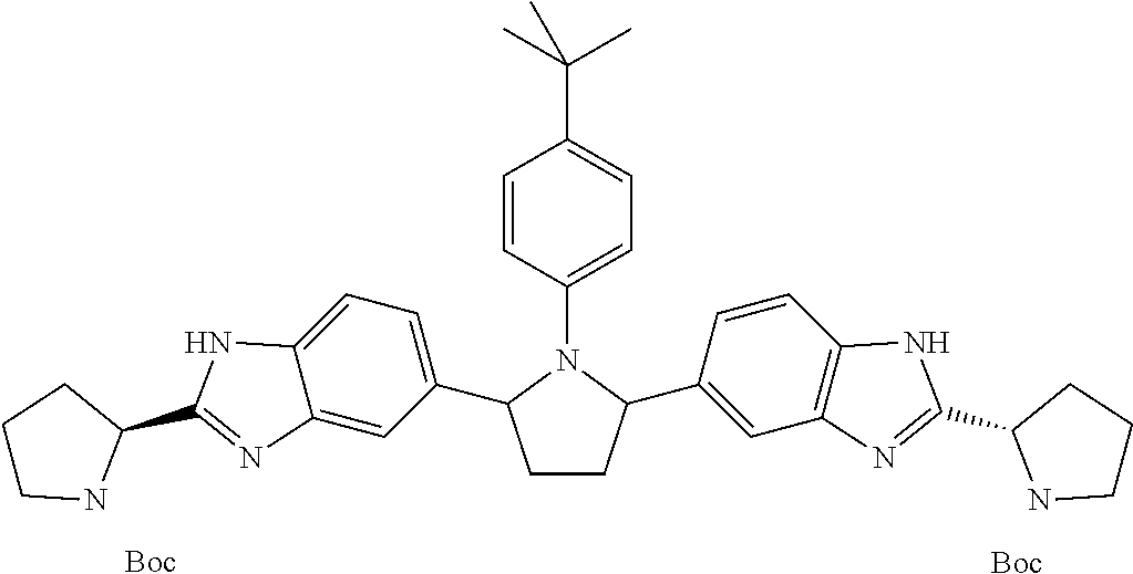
C1CC(C2=CC3=C(C=C2)NC(C2NCCC2)=N3)N(C2=CC=C(C(C)(C)C)C=C2)C1C1=CC=C2C(=C1)N=C(C1CCCN1)N2.[Boc].[Boc]
